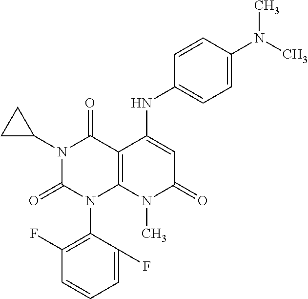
C1=C(F)C(N2C3=C(C(=O)N(C4CC4)C2=O)C(NC2=CC=C(N(C)C)C=C2)=CC(=O)N3C)=C(F)C=C1
